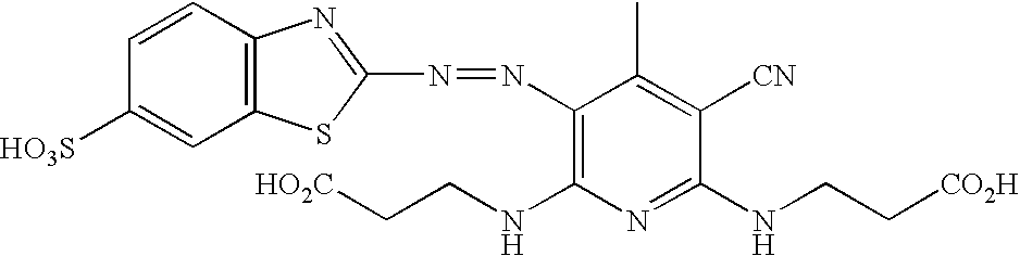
C12=C(C=CC([HO3S])=C1)N=C(N=NC1=C(NCC[HO2C])N=C(NCC[CO2H])C([CN])=C1C)S2
